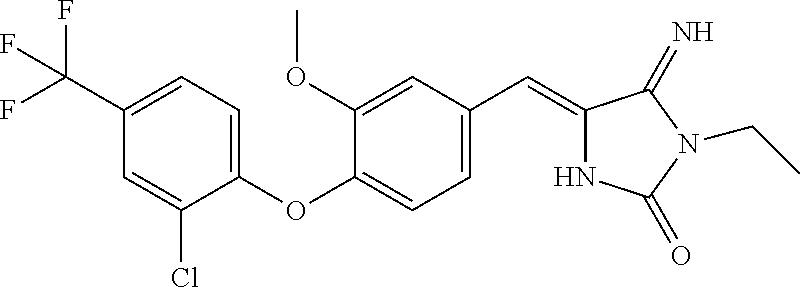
C1(C(F)(F)F)=CC=C(OC2=CC=C(C=C3NC(=O)N(CC)C3=N)C=C2OC)C(Cl)=C1
